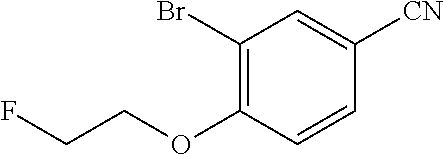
C1(Br)=C(OCCF)C=CC([CN])=C1
